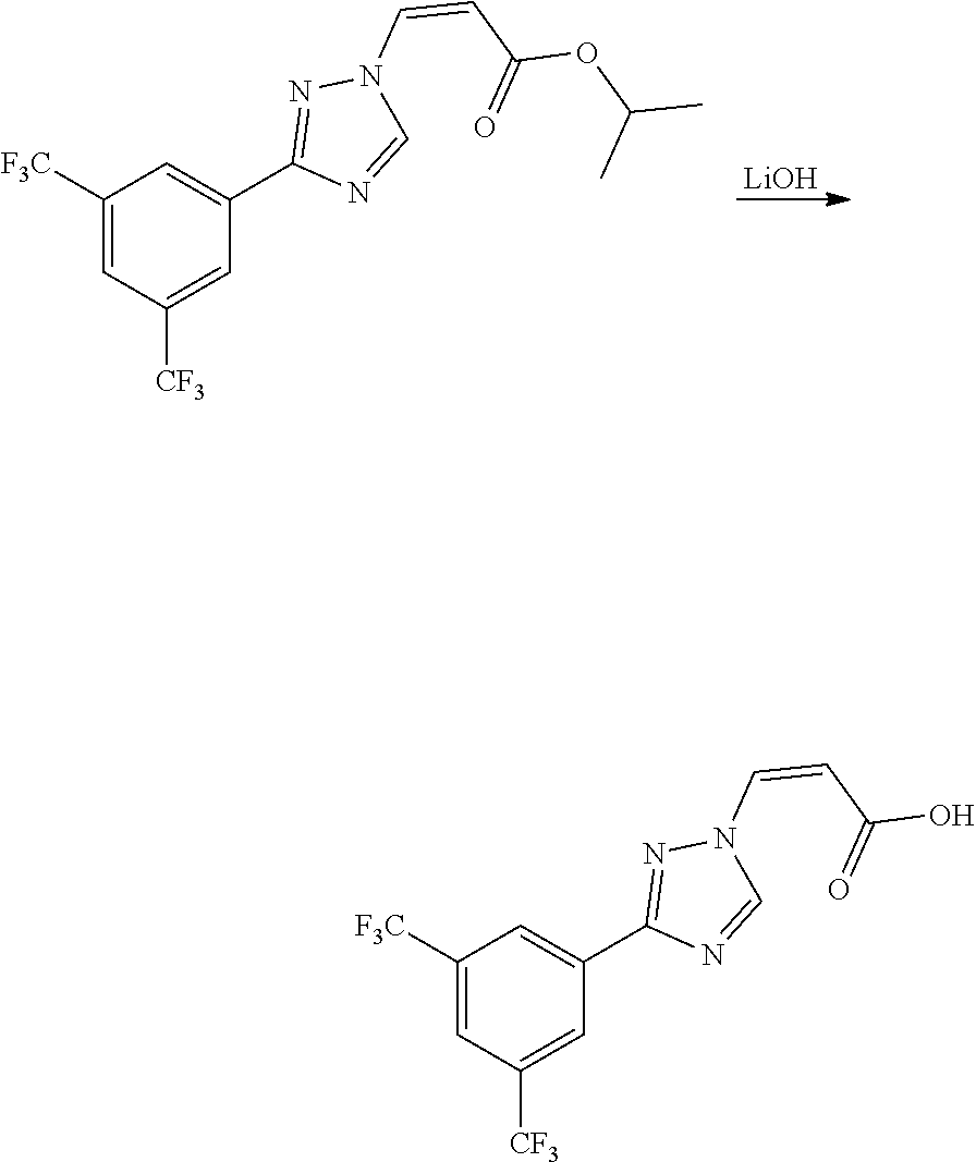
[LiOH].C1(C2=CC([F3C])=CC([CF3])=C2)=NN(C=CC(=O)OC(C)C)C=N1.C1(C2=CC([F3C])=CC([CF3])=C2)=NN(C=CC(=O)O)C=N1
